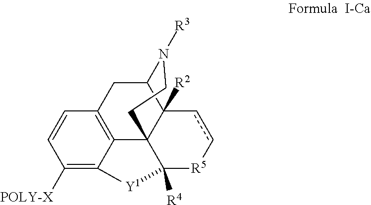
C1=CC2=C3C(=C1[POLY-X])[Y1]C1([R4])C34C([R2])(C(C2)N([R3])CC4)cc[R5]1
